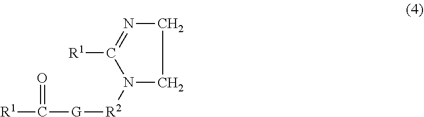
[R1]C(=O)[G][R2]N1CCN=C1[R1]
